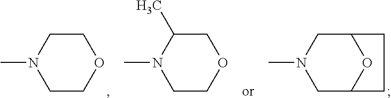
C1COCCN1C.C1COCC(C)N1C.C1C2OC(CN1C)CC2
